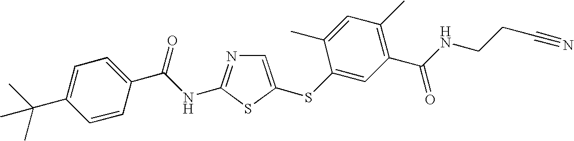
C1=C(SC2=CC(C(NCCC#N)=O)=C(C)C=C2C)SC(NC(C2=CC=C(C(C)(C)C)C=C2)=O)=N1
